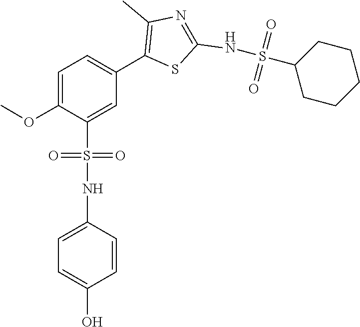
COC1=CC=C(C2=C(C)N=C(NS(C3CCCCC3)(=O)=O)S2)C=C1S(NC1=CC=C(O)C=C1)(=O)=O
